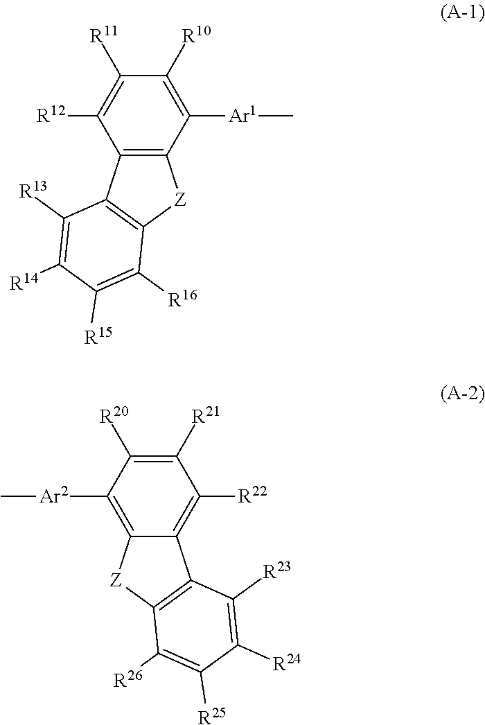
C1([Ar1]C)=C([R10])C([R11])=C([R12])C2=C1[Z]C1=C2C([R13])=C([R14])C([R15])=C1[R16].C1([Ar2]C)=C2C(=C([R22])C([R21])=C1[R20])C1=C([Z]2)C([R26])=C([R25])C([R24])=C1[R23]
